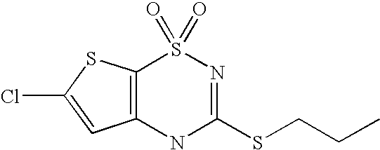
C12=C(NC(SCCC)=NS1(=O)=O)C=C(Cl)S2
